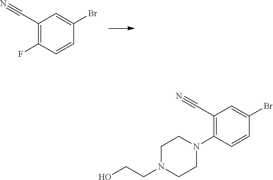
C1(C#N)=C(F)C=CC(Br)=C1.C1(C#N)=C(N2CCN(CCO)CC2)C=CC(Br)=C1
